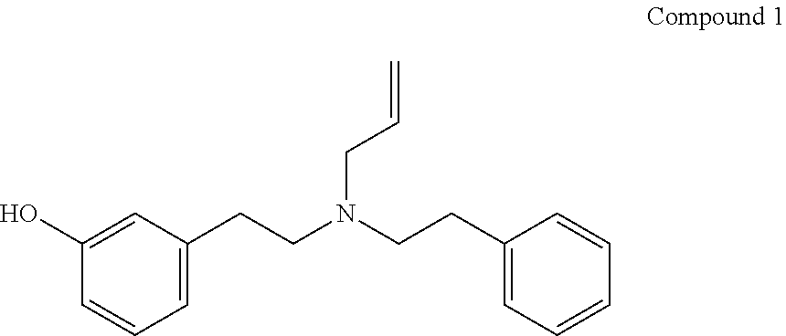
C1=C(CCN(CCC2=CC=CC=C2)CC=C)C=C(O)C=C1
